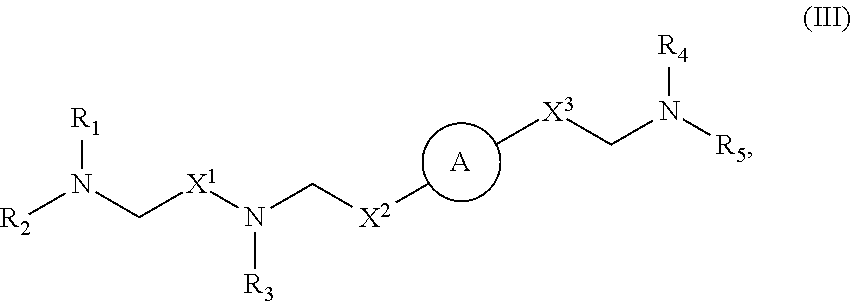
[A].C[X3]CN([R5])[R4].[R2]N(C[X1]N(C[X2]C)[R3])[R1]
